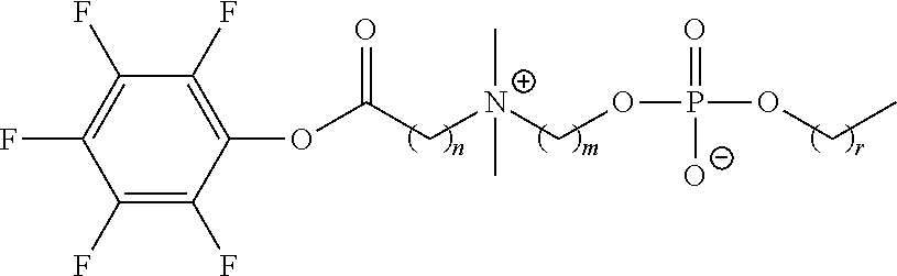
C1(F)=C(F)C(F)=C(F)C(OC(C[N+](COP(=O)([O-])OCC)(C)C)=O)=C1F
